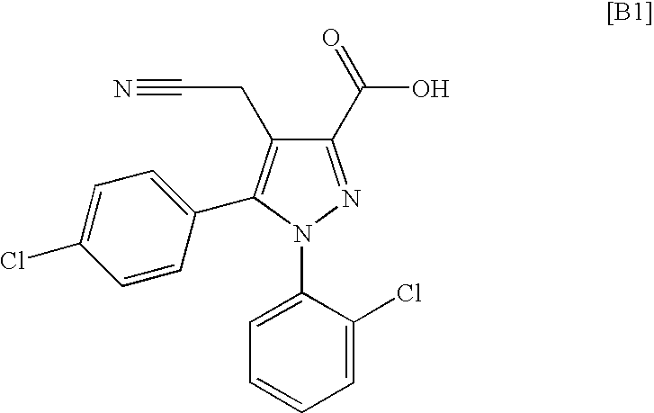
C1(C(=O)O)=NN(C2=CC=CC=C2Cl)C(C2=CC=C(Cl)C=C2)=C1CC#N
